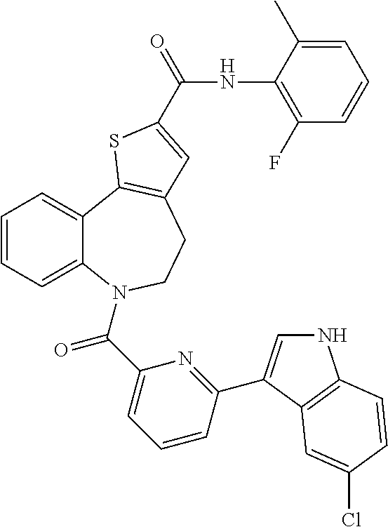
N1C=C(C2=NC(C(=O)N3C4=CC=CC=C4C4=C(CC3)C=C(C(NC3=C(F)C=CC=C3C)=O)S4)=CC=C2)C2=C1C=CC(Cl)=C2
